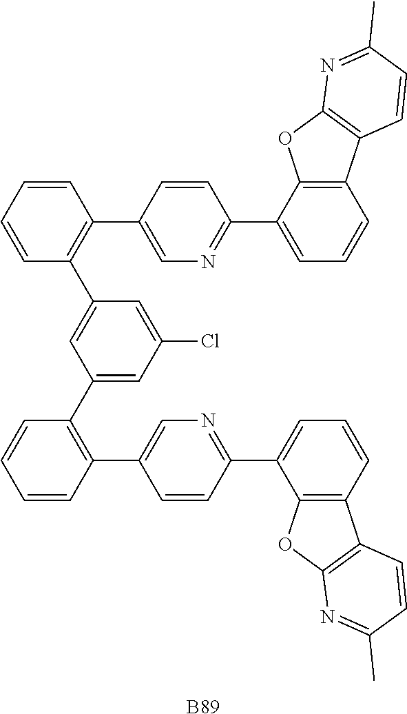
C1=CC=CC(C2=CC(C3=C(C4=CN=C(C5=CC=CC6=C5OC5=C6C=CC(C)=N5)C=C4)C=CC=C3)=CC(Cl)=C2)=C1C1=CN=C(C2=CC=CC3=C2OC2=C3C=CC(C)=N2)C=C1.[B89]
